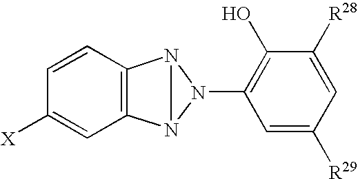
C1=CC2=C(C=C1[X])N1N(C3=C(O)C([R28])=CC([R29])=C3)N21
